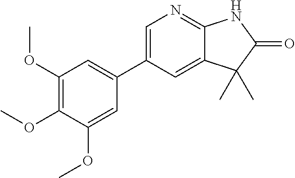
C1=C(C2=CC(OC)=C(OC)C(OC)=C2)C=C2C(=N1)NC(=O)C2(C)C
